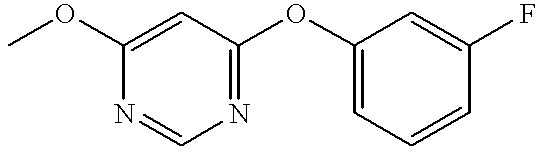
COC1=CC(OC2=CC=CC(F)=C2)=NC=N1
